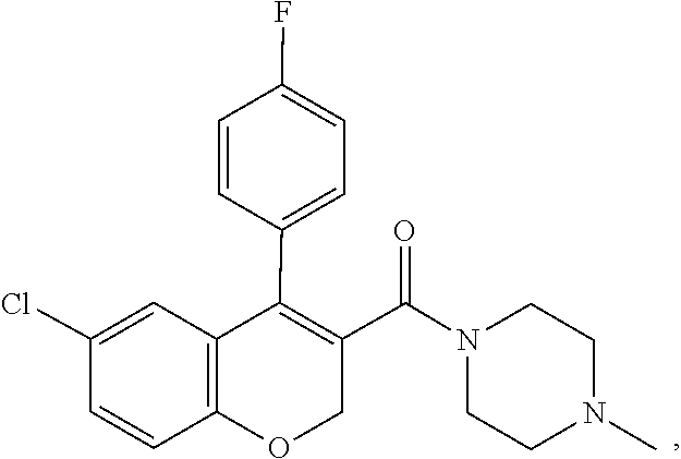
N1(C(C2=C(C3=CC=C(F)C=C3)C3=C(OC2)C=CC(Cl)=C3)=O)CCN(C)CC1
